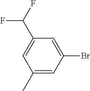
C1=C(C(F)F)C=C(Br)C=C1C
